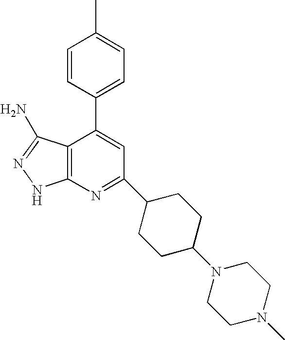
CC1=CC=C(C2=CC(C3CCC(N4CCN(C)CC4)CC3)=NC3=C2C(N)=NN3)C=C1
